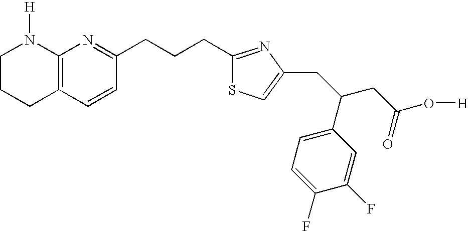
C1CCC2=C(N1[H])N=C(CCCC1=NC(CC(CC(O[H])=O)C3=CC=C(F)C(F)=C3)=CS1)C=C2
